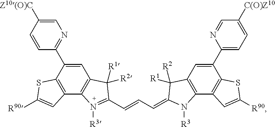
C1=C([Z10(O)C])C=CC(C2=CC3=C(C4=C2SC([R90])=C4)N([R3])=C(C=CC=C2N([R3])C4=C(C=C(C5=CC=C([C(O)Z10])C=N5)C5=C4C=C([R90])S5)C2([R2])[R1])C3([R1])[R2])=N1
